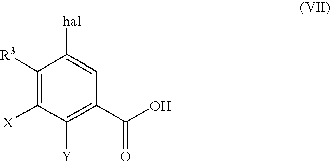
C1([R3])=C([X])C([Y])=C(C(O)=O)C=C1[hal]
